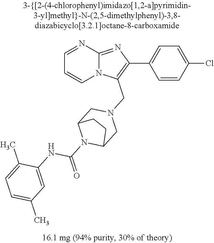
C1=CC(Cl)=CC=C1C1=C(CN2CC3N(C(=O)NC4=CC(C)=CC=C4C)C(C2)CC3)N2C(=N1)N=CC=C2
